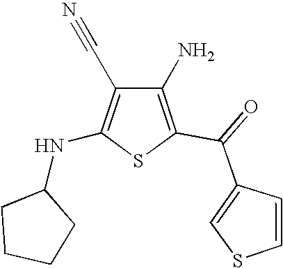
C1(N)=C(C(=O)C2=CSC=C2)SC(NC2CCCC2)=C1C#N
